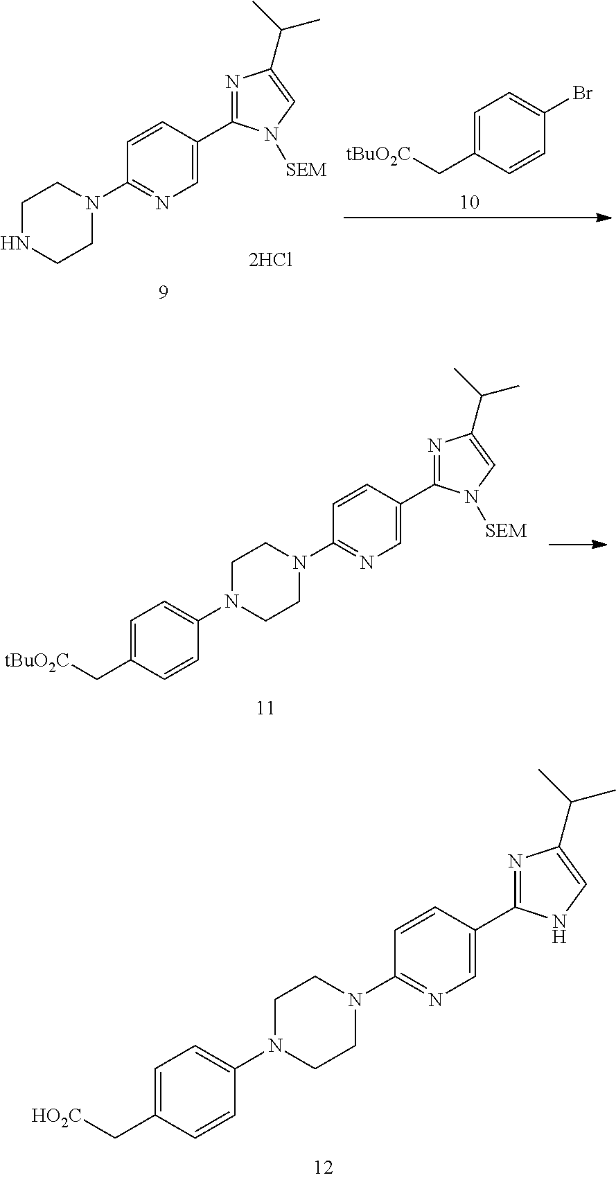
C1N(C2=CC=C(C[HO2C])C=C2)CCN(C2=NC=C(C3=NC(C(C)C)=CN3)C=C2)C1.C1N(C2=CC=C(C[tBuO2C])C=C2)CCN(C2=NC=C(C3=NC(C(C)C)=CN3[SEM])C=C2)C1.C1NCCN(C2=NC=C(C3=NC(C(C)C)=CN3[SEM])C=C2)C1.C1=C(C[tBuO2C])C=CC(Br)=C1
